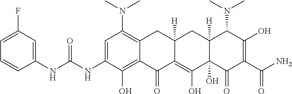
CN(C1=C2C(=C(O)C(NC(NC3=CC(F)=CC=C3)=O)=C1)C(=O)C1=C(O)C3(O)C([H])(CC1([H])C2)C(N(C)C)C(O)=C(C(N)=O)C3=O)C
